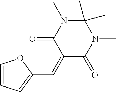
C1(=CC2=CC=CO2)C(=O)N(C)C(C)(C)N(C)C1=O
